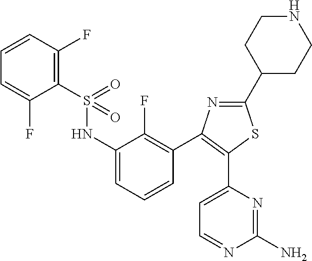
C1(C2CCNCC2)=NC(C2=C(F)C(NS(C3=C(F)C=CC=C3F)(=O)=O)=CC=C2)=C(C2=CC=NC(N)=N2)S1
